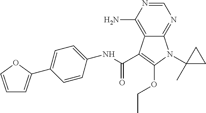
C1=NC(N)=C2C(=N1)N(C1(C)CC1)C(OCC)=C2C(NC1=CC=C(C2=CC=CO2)C=C1)=O
